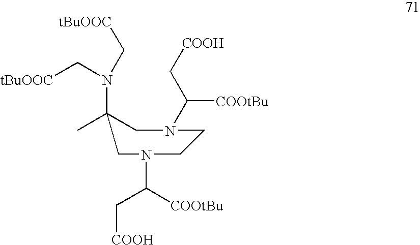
N1(C(C[COOH])[COOtBu])CCN(C(C[COOH])[COOtBu])CC(C)(N(C[tBuOOC])C[tBuOOC])C1
